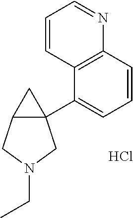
C1(C23C(CN(CC)C2)C3)=CC=CC2=C1C=CC=N2.Cl
